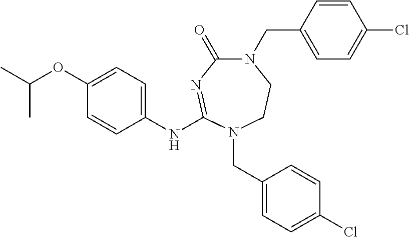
C1(CN2C(NC3=CC=C(OC(C)C)C=C3)=NC(=O)N(CC3=CC=C(Cl)C=C3)CC2)=CC=C(Cl)C=C1
